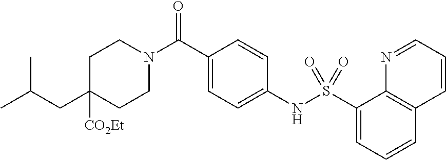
C1(CC(C)C)([CO2Et])CCN(C(C2=CC=C(NS(C3=CC=CC4=C3N=CC=C4)(=O)=O)C=C2)=O)CC1
